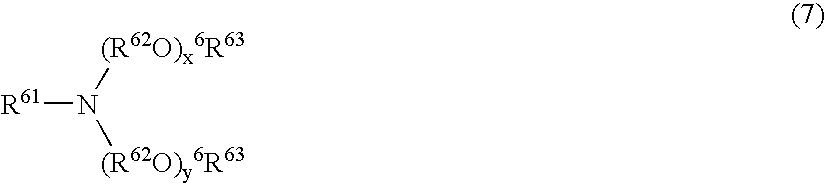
[R61]N([(R62O)x6R63])[(R62O)y6R63]
